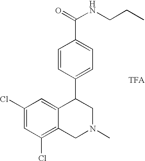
C1=CC(C2C3=CC(Cl)=CC(Cl)=C3CN(C)C2)=CC=C1C(NCCC)=O
